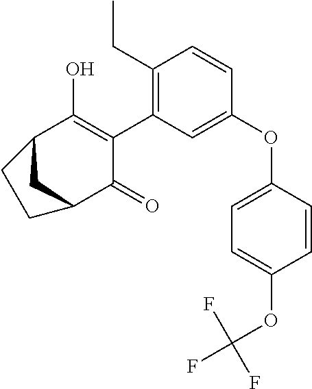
C1(CC)=C(C2=C(O)C3CC(C2=O)CC3)C=C(OC2=CC=C(OC(F)(F)F)C=C2)C=C1
